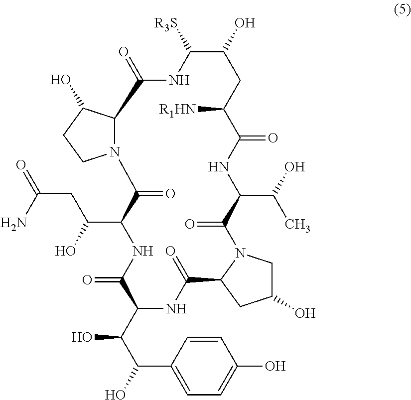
C12C(O)CCN1C(=O)C(C(CC(N)=O)O)NC(=O)C(C(C(O)C1=CC=C(O)C=C1)O)NC(=O)C1N(C(=O)C(C(O)C)NC(=O)C([R1HN])CC(O)C([R3S])NC2=O)CC(O)C1
